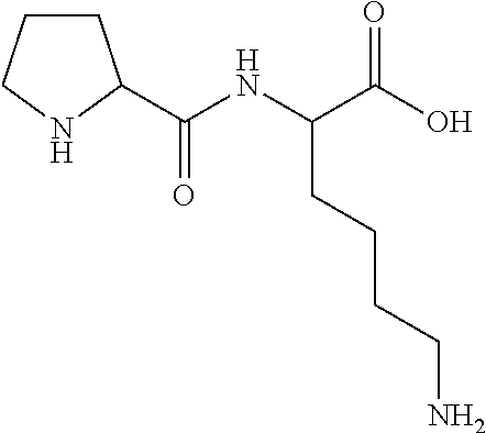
C(CC(NC(=O)C1CCCN1)C(O)=O)CCN
